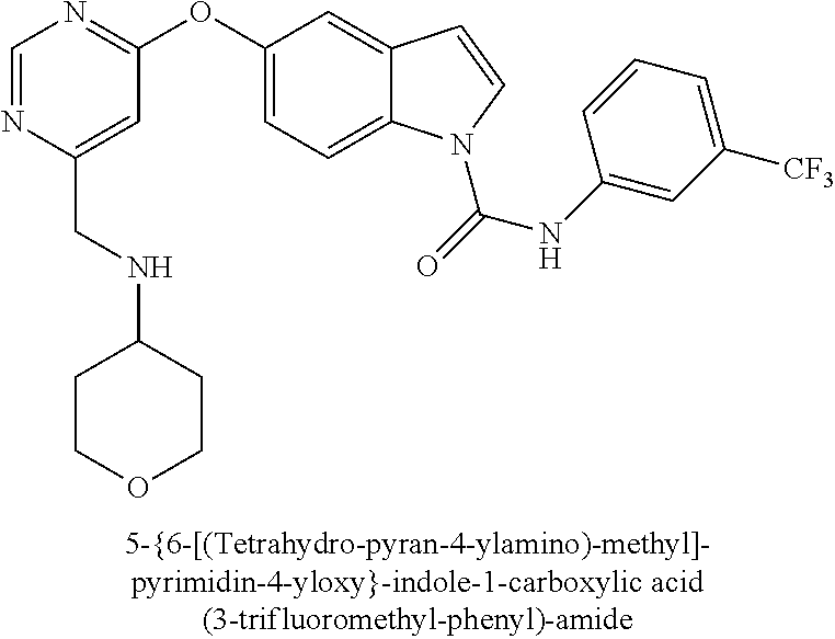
C(C1=CC(OC2=CC=C3C(=C2)C=CN3C(=O)NC2=CC([CF3])=CC=C2)=NC=N1)NC1CCOCC1
